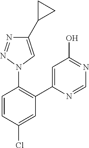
C1=CC(Cl)=CC(C2=CC(O)=NC=N2)=C1N1C=C(C2CC2)N=N1
